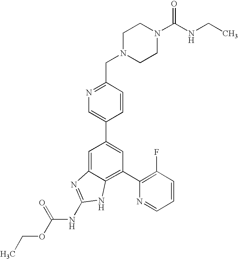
CCOC(NC1=NC2=CC(C3=CN=C(CN4CCN(C(NCC)=O)CC4)C=C3)=CC(C3=C(F)C=CC=N3)=C2N1)=O
